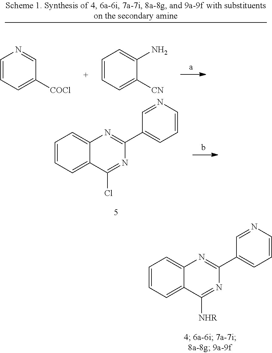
C1=CC=C2C(=C1)N=C(C1=CC=CN=C1)N=C2[NHR].C1=CC=C2C(=C1)N=C(C1=CC=CN=C1)N=C2Cl.C1=CC=C([COCl])C=N1.C1=CC=C([CN])C(N)=C1
